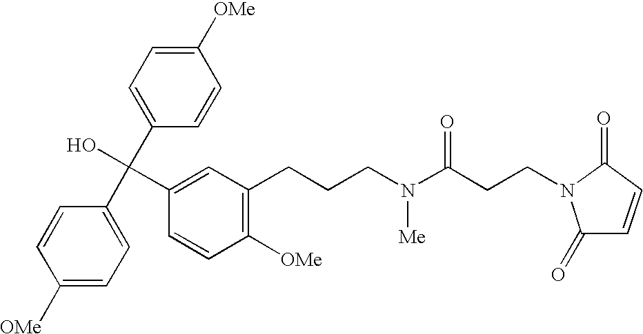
C1([OMe])=CC=C(C(C2=CC=C([OMe])C=C2)(O)C2=CC(CCCN(C(CCN3C(=O)C=CC3=O)=O)[Me])=C([OMe])C=C2)C=C1
